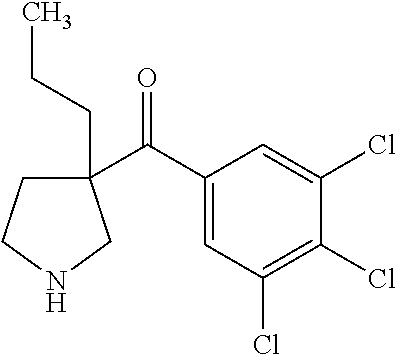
C1(C(C2=CC(Cl)=C(Cl)C(Cl)=C2)=O)(CCC)CCNC1
